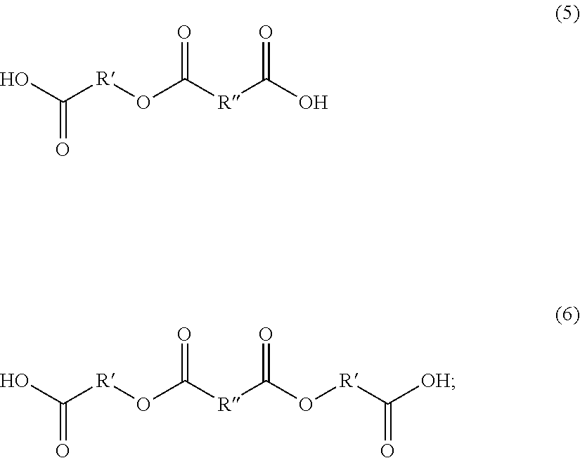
OC([R]OC([R]C(O)=O)=O)=O.OC([R]OC([R]C(O[R]C([OH])=O)=O)=O)=O
